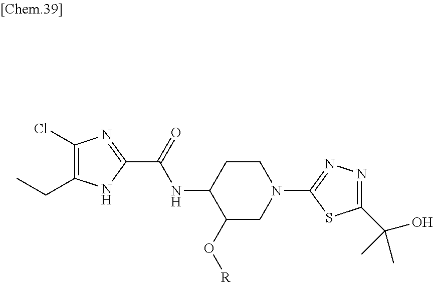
C1(C(=O)NC2C(O[R])CN(C3=NN=C(C(O)(C)C)S3)CC2)=NC(Cl)=C(CC)N1
